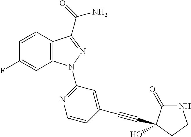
C12=C(N(C3=NC=CC(C#CC4(O)C(=O)NCC4)=C3)N=C1C(N)=O)C=C(F)C=C2
